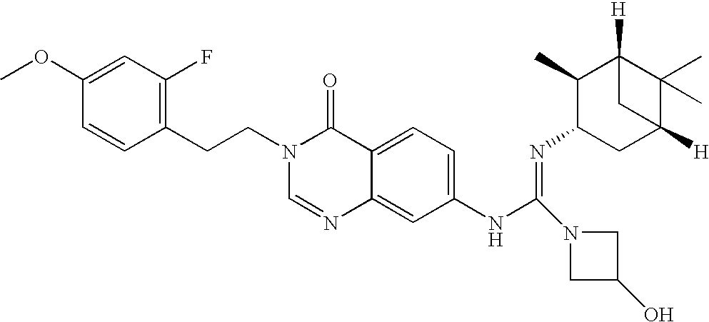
C(N1C=NC2=CC(NC(N3CC(O)C3)=NC3CC4([H])C(C)(C)C([H])(C3C)C4)=CC=C2C1=O)CC1=C(F)C=C(OC)C=C1
